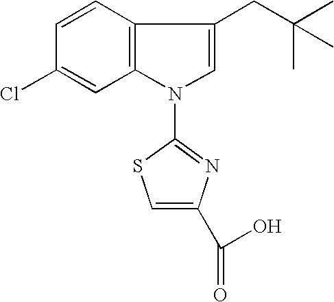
C12=C(C=CC(Cl)=C1)C(CC(C)(C)C)=CN2C1=NC(C(O)=O)=CS1
